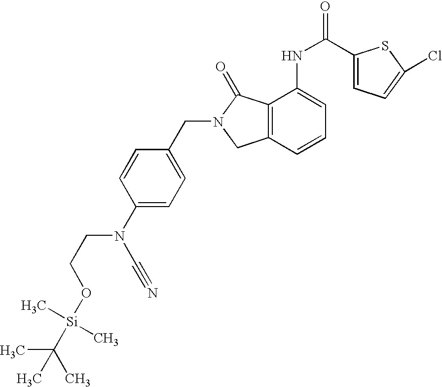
C1(N(CCO[Si](C(C)(C)C)(C)C)C#N)=CC=C(CN2CC3=C(C2=O)C(NC(=O)C2=CC=C(Cl)S2)=CC=C3)C=C1
